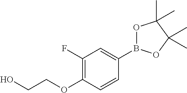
OCCOC1=C(F)C=C(B2OC(C)(C)C(C)(C)O2)C=C1
